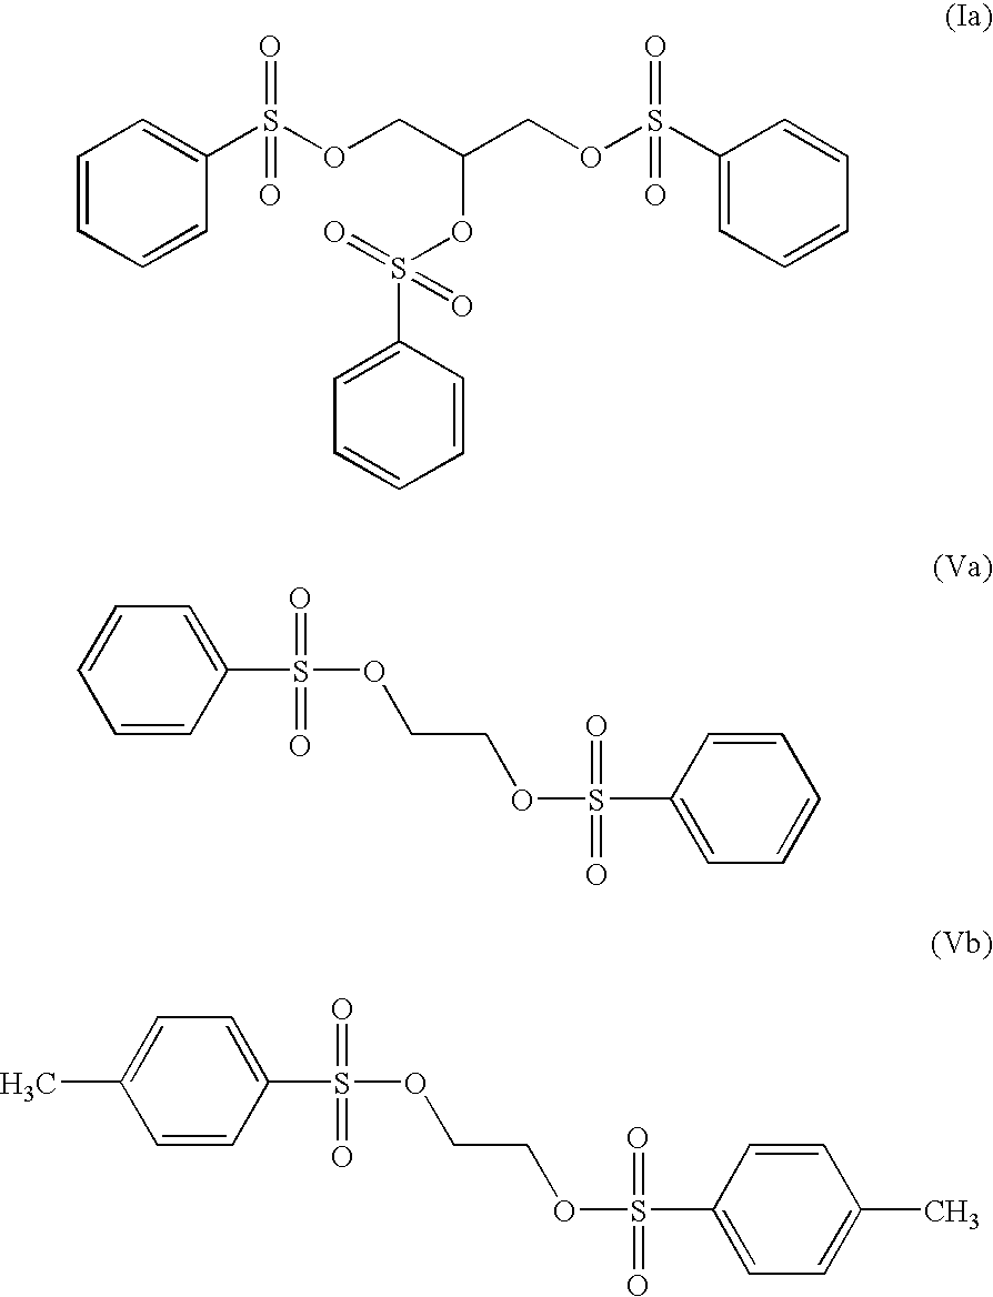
C1=CC=CC(S(OCC(COS(C2=CC=CC=C2)(=O)=O)OS(C2=CC=CC=C2)(=O)=O)(=O)=O)=C1.C1=CC(S(OCCOS(C2=CC=CC=C2)(=O)=O)(=O)=O)=CC=C1.C1(S(OCCOS(C2=CC=C(C)C=C2)(=O)=O)(=O)=O)=CC=C(C)C=C1
